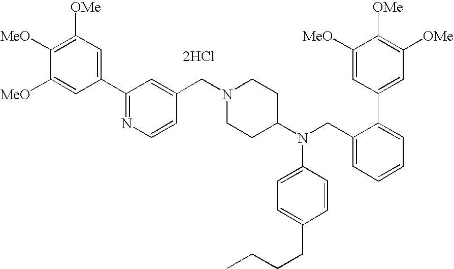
[2HCl].C1(C2=NC=CC(CN3CCC(N(CC4=CC=CC=C4C4=CC([OMe])=C([OMe])C([MeO])=C4)C4=CC=C(CCCC)C=C4)CC3)=C2)=CC([OMe])=C([MeO])C([MeO])=C1
